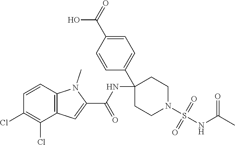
C12=C(C(Cl)=C(Cl)C=C1)C=C(C(NC1(C3=CC=C(C(O)=O)C=C3)CCN(S(NC(C)=O)(=O)=O)CC1)=O)N2C
